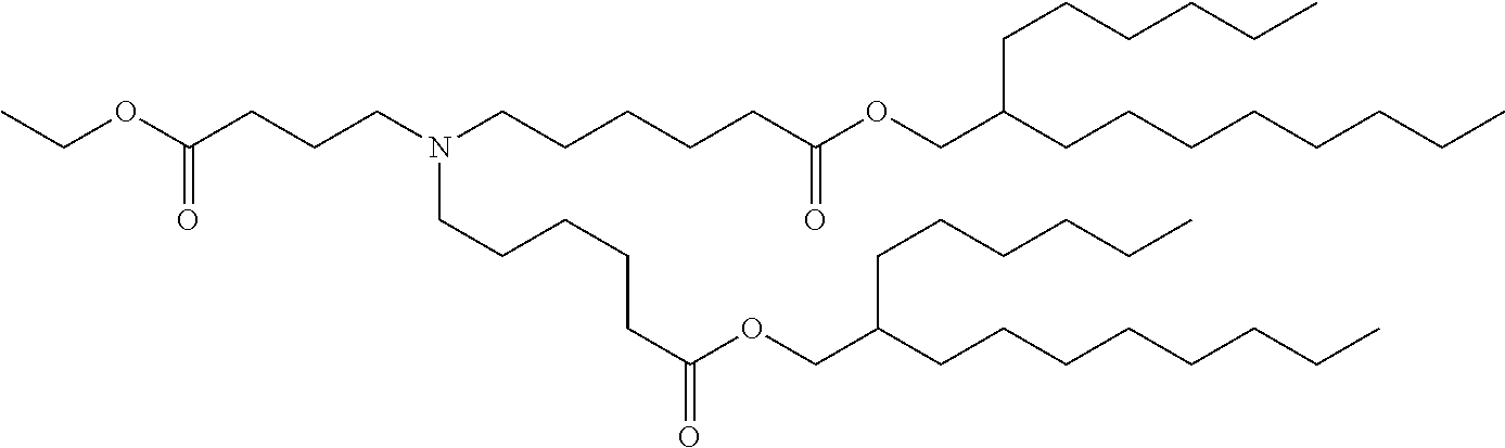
C(CCN(CCCCCC(OCC(CCCCCCCC)CCCCCC)=O)CCCCCC(OCC(CCCCCCCC)CCCCCC)=O)C(OCC)=O
